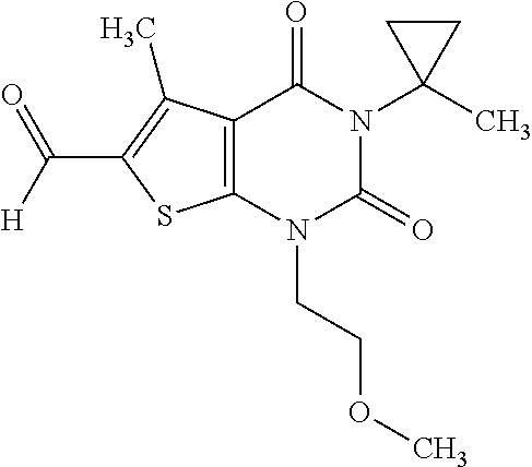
C12=C(N(CCOC)C(=O)N(C3(C)CC3)C1=O)SC(C([H])=O)=C2C
